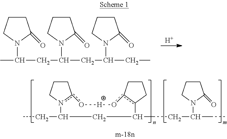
[H].C1CCN(C(C)CC(N2CCCC2=O)CC(N2CCCC2=O)CC)C1=O.C1CCn2c1o[H]oc1c(C(CCC(N3CCCC3=O)CC)CC2CC)CCC1
